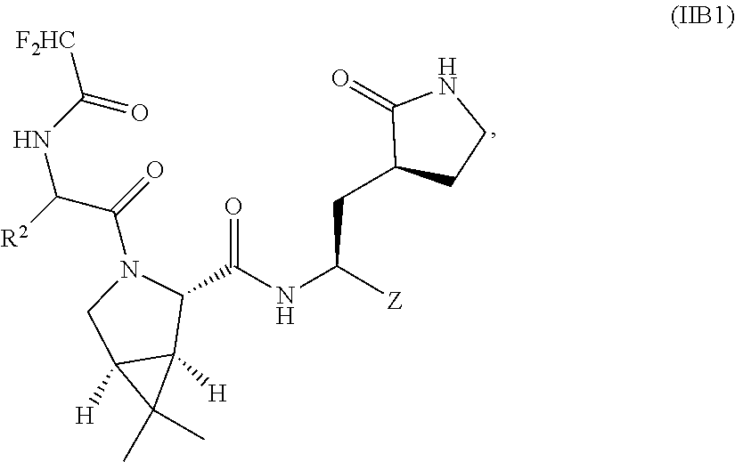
C(C([Z])NC(=O)C1N(C(C(NC(=O)[F2HC])[R2])=O)CC2([H])C1([H])C2(C)C)C1CCNC1=O
